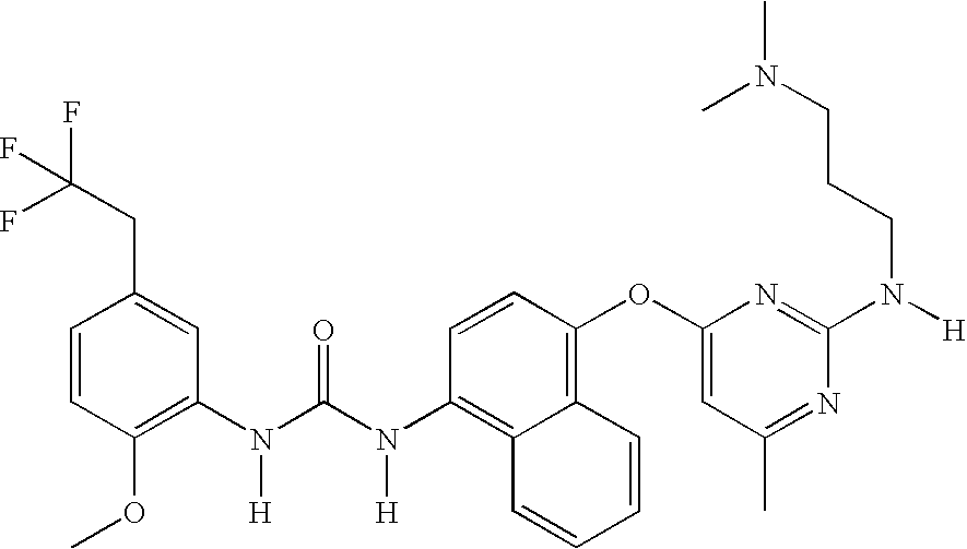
C1=CC(OC)=C(N(C(N(C2=C3C(=C(OC4=CC(C)=NC(N(CCCN(C)C)[H])=N4)C=C2)C=CC=C3)[H])=O)[H])C=C1CC(F)(F)F
